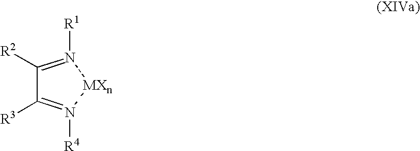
C1([R2])=N([R1])[MXn]N([R4])=C1[R3]
